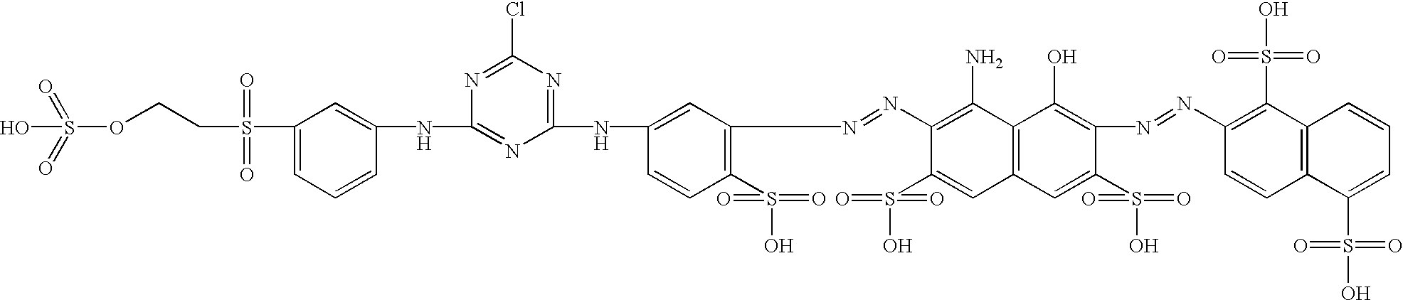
C12=C(C=C(S(=O)(=O)O)C(N=NC3=C(S(O)(=O)=O)C4=C(C=C3)C(S(O)(=O)=O)=CC=C4)=C1O)C=C(S(=O)(=O)O)C(N=NC1=C(S(=O)(=O)O)C=CC(NC3=NC(Cl)=NC(NC4=CC(S(CCOS(=O)(=O)O)(=O)=O)=CC=C4)=N3)=C1)=C2N
